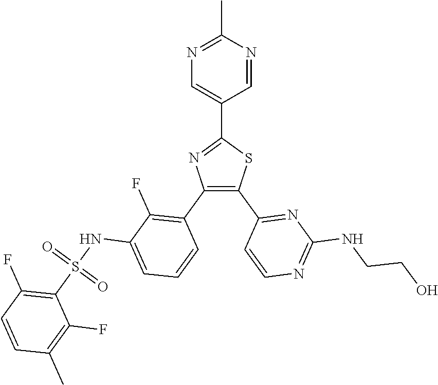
C1(C2=CN=C(C)N=C2)=NC(C2=C(F)C(NS(C3=C(F)C=CC(C)=C3F)(=O)=O)=CC=C2)=C(C2=NC(NCCO)=NC=C2)S1
